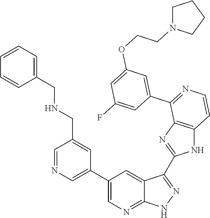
C1=NC=C(C2=CN=C3C(=C2)C(C2=NC4=C(N2)C=CN=C4C2=CC(OCCN4CCCC4)=CC(F)=C2)=NN3)C=C1CNCC1=CC=CC=C1
